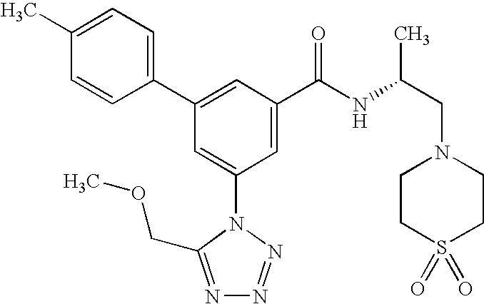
C1(C2=CC(C(NC(CN3CCS(=O)(=O)CC3)C)=O)=CC(N3C(COC)=NN=N3)=C2)=CC=C(C)C=C1
